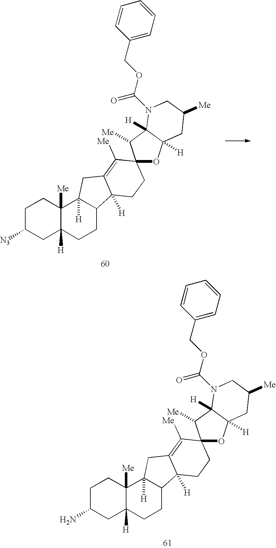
NC1CC2([H])C([Me])(CC1)C1([H])C(CC2)C2([H])C(=C([Me])C3(CC2)OC2([H])C([H])(C3[Me])N(C(OCC3=CC=CC=C3)=O)CC([Me])C2)C1.[N3]C1CC2([H])C([Me])(CC1)C1([H])C(CC2)C2([H])C(=C([Me])C3(CC2)OC2([H])C([H])(C3[Me])N(C(OCC3=CC=CC=C3)=O)CC([Me])C2)C1
